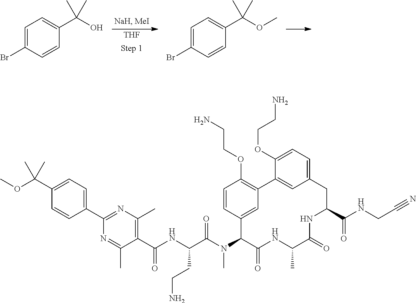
[THF].BrC1=CC=C(C(O)(C)C)C=C1.BrC1=CC=C(C(OC)(C)C)C=C1.C1(C2=NC(C)=C(C(NC(C(N(C3C(=O)NC(C)C(=O)NC(C(NCC#N)=O)CC4=CC=C(OCCN)C(=C4)C4=C(OCCN)C=CC3=C4)C)=O)CCN)=O)C(C)=N2)=CC=C(C(OC)(C)C)C=C1
